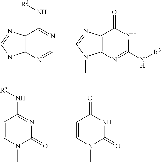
C12=C(N=CN=C1N[R3])N(C)C=N2.C12=C(N=C(N[R3])NC1=O)N(C)C=N2.C1=CN(C)C(=O)N=C1N[R3].C1=CN(C)C(=O)NC1=O
